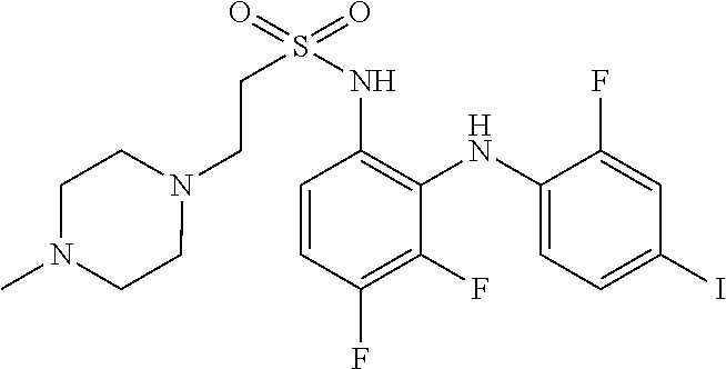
C1=CC(F)=C(F)C(NC2=CC=C(I)C=C2F)=C1NS(=O)(=O)CCN1CCN(C)CC1
